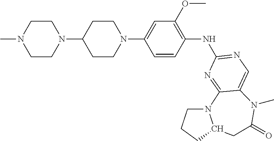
N12CCCC1CC(=O)N(C)C1=CN=C(NC3=C(OC)C=C(N4CCC(N5CCN(C)CC5)CC4)C=C3)N=C21
